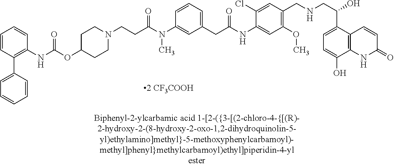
N(C)(C(CCN1CCC(OC(NC2=C(C3=CC=CC=C3)C=CC=C2)=O)CC1)=O)C1=CC(CC(NC2=CC(OC)=C(CNCC(C3=CC=C(O)C4=C3C=CC(=O)N4)O)C=C2Cl)=O)=CC=C1
